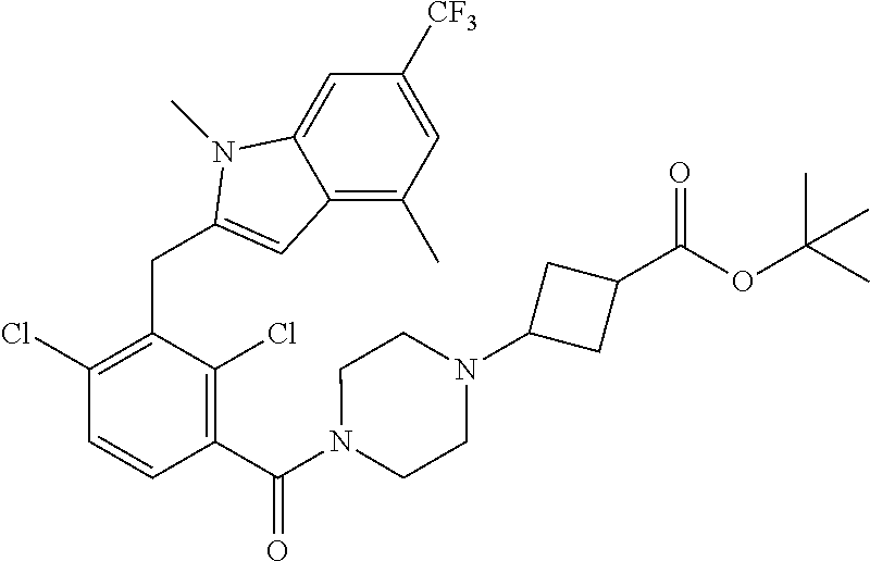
C1([CF3])=CC(C)=C2C(=C1)N(C)C(CC1=C(Cl)C=CC(C(N3CCN(C4CC(C(OC(C)(C)C)=O)C4)CC3)=O)=C1Cl)=C2
